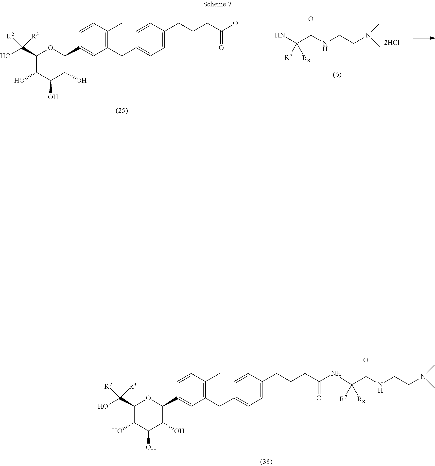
C1(CC2=C(C)C=CC(C3C(O)C(O)C(O)C(C(O)([R3])[R2])O3)=C2)=CC=C(CCCC(=O)NC(C(=O)NCCN(C)C)([R7])[R8])C=C1.C1(CC2=C(C)C=CC(C3C(O)C(O)C(O)C(C(O)([R3])[R2])O3)=C2)=CC=C(CCCC(O)=O)C=C1.O=C(NCCN(C)C)C(N)([R7])[R8]
